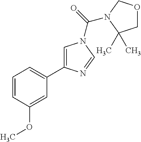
C1=CC(OC)=CC(C2=CN(C(=O)N3COCC3(C)C)C=N2)=C1
